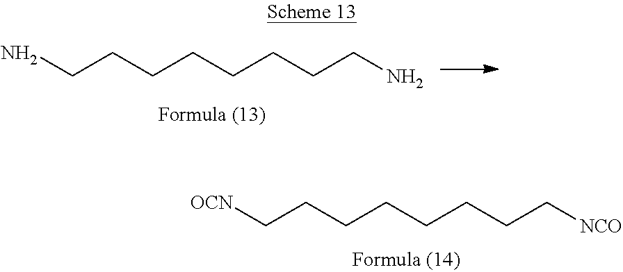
C(CCCCC[NCO])CC[OCN].NCCCCCCCC[NH2]
